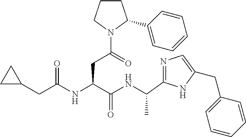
N1=C(C(NC(C(NC(CC2CC2)=O)CC(N2C(C3=CC=CC=C3)CCC2)=O)=O)C)NC(CC2=CC=CC=C2)=C1
